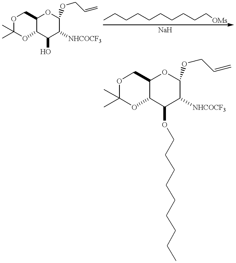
O(CCCCCCCCC)C1C2C(OC(OCC=C)C1[NHCOCF3])COC(C)(C)O2.CCCCCCCCCC[OMs].C12C(C(O)C([NHCOCF3])C(OCC=C)O1)OC(C)(C)OC2
